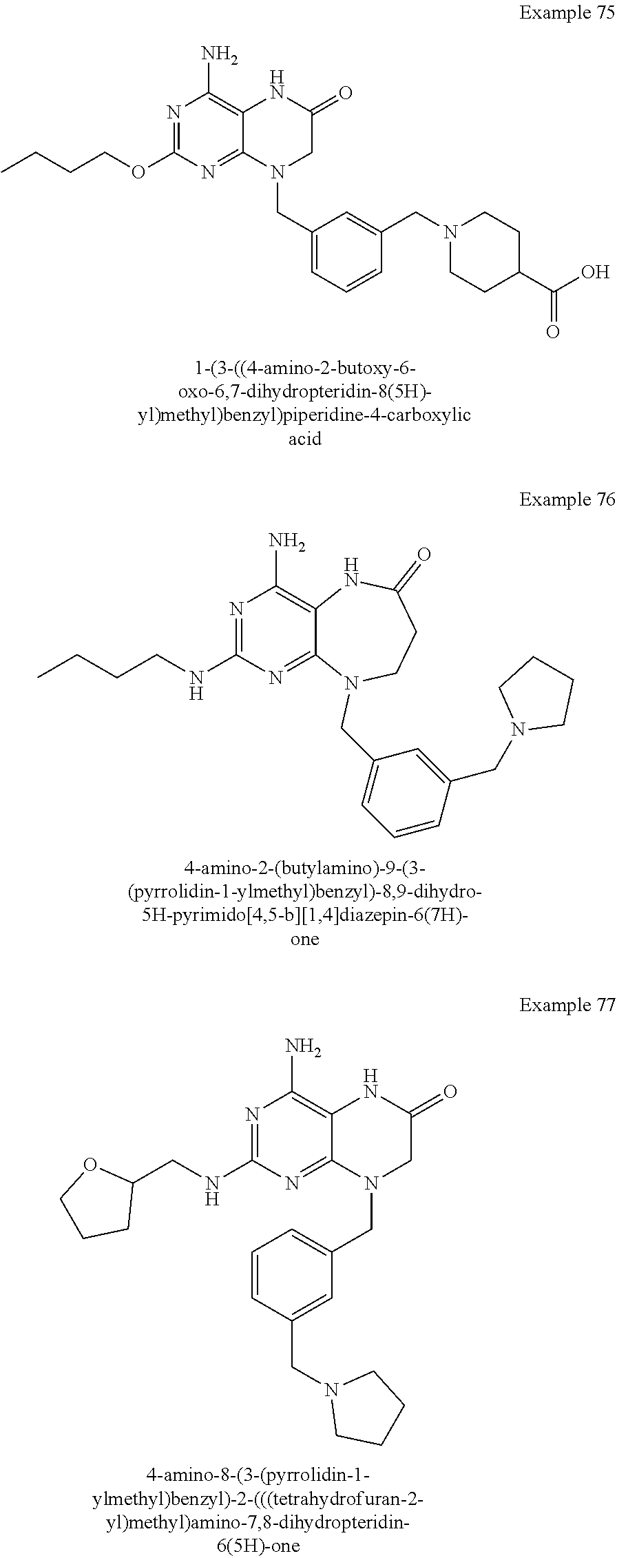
N1=C(OCCCC)N=C2C(=C1N)NC(=O)CN2CC1=CC=CC(CN2CCC(C(O)=O)CC2)=C1.N1=C(NCCCC)N=C2C(=C1N)NC(=O)CCN2CC1=CC=CC(CN2CCCC2)=C1.N1=C(NCC2OCCC2)N=C2C(=C1N)NC(=O)CN2CC1=CC=CC(CN2CCCC2)=C1
